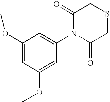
C1(OC)=CC(OC)=CC(N2C(=O)CSCC2=O)=C1
